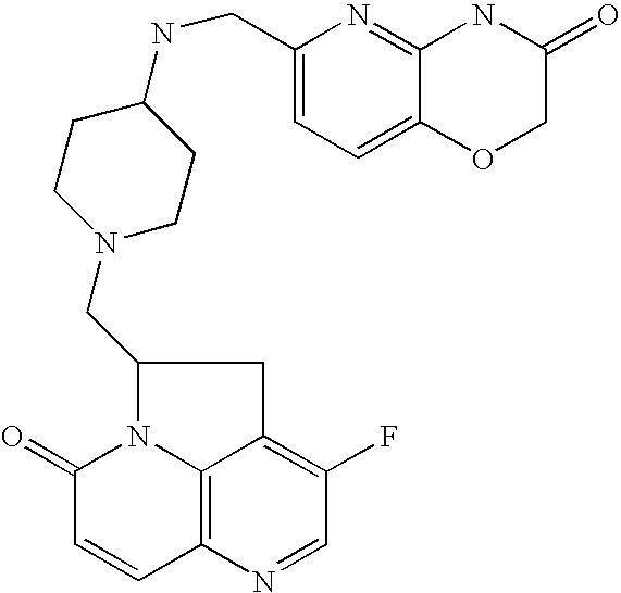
C12=C3N=CC(F)=C1CC(CN1CCC(NCC4=CC=C5C(=N4)NC(=O)CO5)CC1)N2C(=O)C=C3
